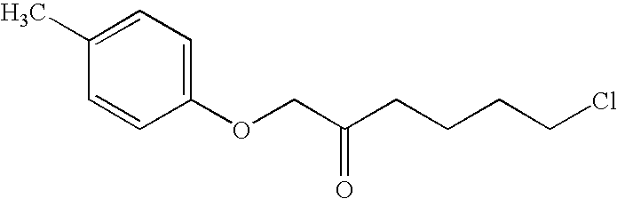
C1(OCC(CCCCCl)=O)=CC=C(C)C=C1
